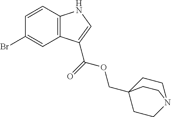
C1=CC2=C(C=C1Br)C(C(=O)OCC13CCN(CC1)CC3)=CN2
